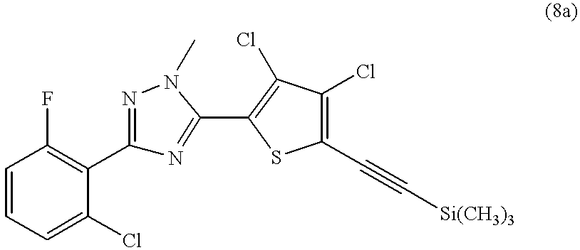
C1=CC=C(Cl)C(C2=NN(C)C(C3=C(Cl)C(Cl)=C(C#C[Si(CH3)3])S3)=N2)=C1F
